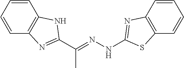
C1=CC2=C(C=C1)SC(NN=C(C)C1=NC3=C(C=CC=C3)N1)=N2
